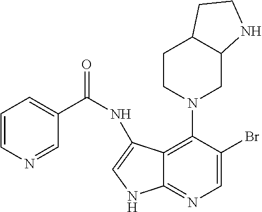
C12=C(N3CC4C(CC3)CCN4)C(Br)=CN=C1NC=C2NC(=O)C1=CC=CN=C1
